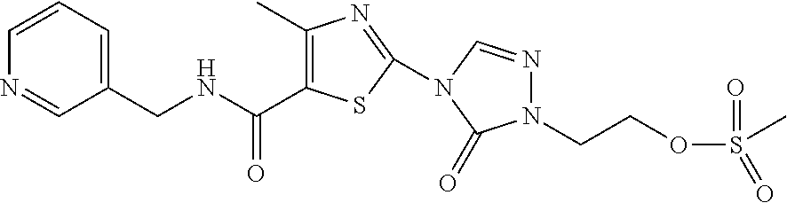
N1=CC(CNC(C2=C(C)N=C(N3C=NN(CCOS(C)(=O)=O)C3=O)S2)=O)=CC=C1
